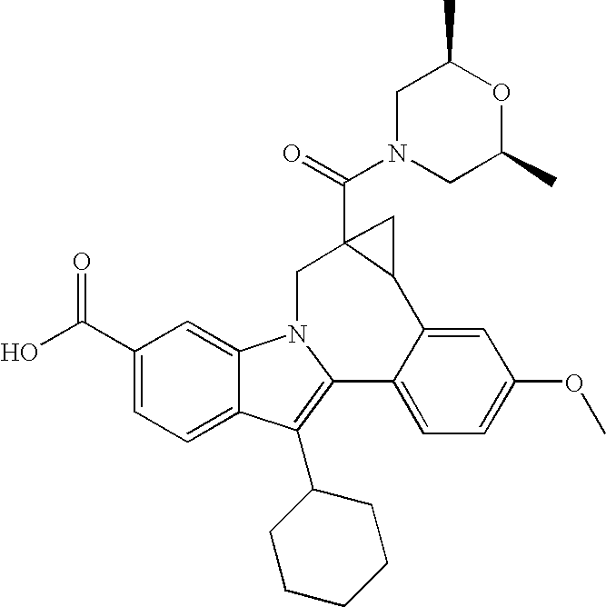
C1(C(O)=O)=CC=C2C(=C1)N1C(=C2C2CCCCC2)C2=CC=C(OC)C=C2C2CC2(C(=O)N2CC(C)OC(C)C2)C1
